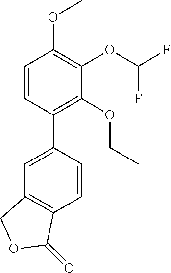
C1=CC(C2=CC3=C(C=C2)C(=O)OC3)=C(OCC)C(OC(F)F)=C1OC
